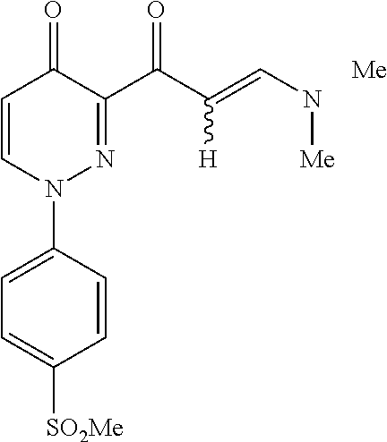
C1=C(N2N=C(C(C(=CN[Me])[H])=O)C(=O)C=C2)C=CC([SO2Me])=C1.[Me]
